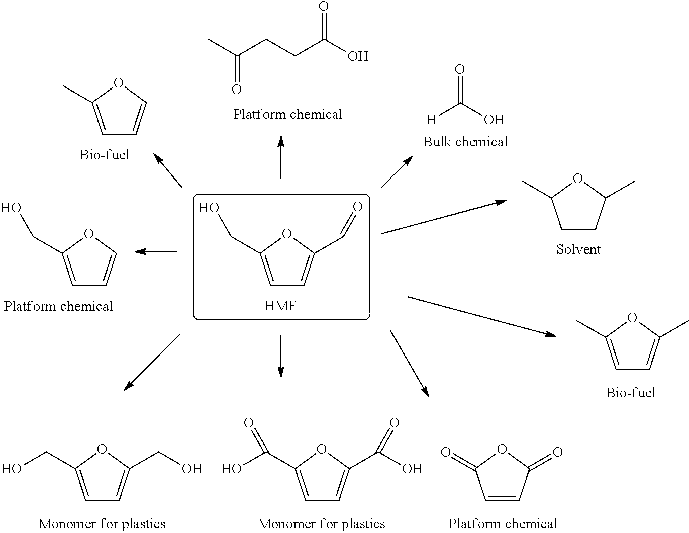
C1=C(CO)OC(C=O)=C1.[HMF].C1=C(CO)OC=C1.[Platform chemical].C1=C(C)OC=C1.[Bio-fuel].[Platform chemical].C(CCC(O)=O)(C)=O.[H]C(O)=O.C1=C(C)OC(C)=C1.C1CC(C)OC1C.C1=CC(=O)OC1=O.C1=C(CO)OC(CO)=C1.C1=C(C(O)=O)OC(C(O)=O)=C1
